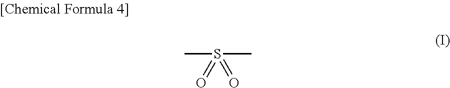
CS(=O)(=O)C
